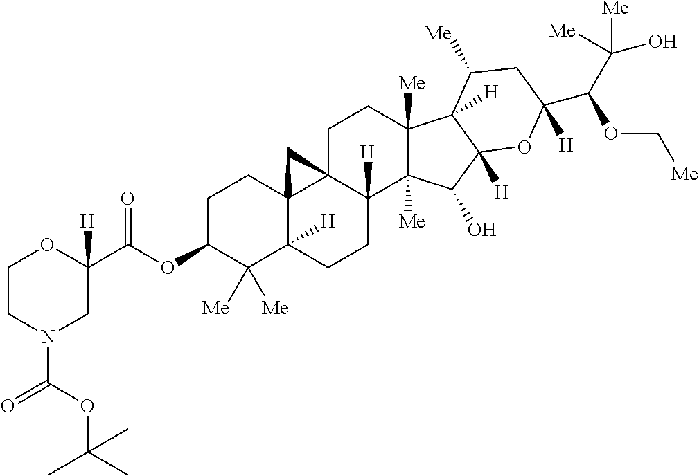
O(C1C([Me])([Me])C2([H])C3(CC1)C1(C([H])(CC2)C2([Me])C([Me])(CC1)C1([H])C([H])(C2O)OC(C(C([Me])(O)[Me])OC[Me])([H])CC1[Me])C3)C(=O)C1([H])OCCN(C(OC(C)(C)C)=O)C1
